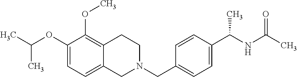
C1(OC(C)C)=CC=C2C(=C1OC)CCN(CC1=CC=C(C(NC(C)=O)C)C=C1)C2
